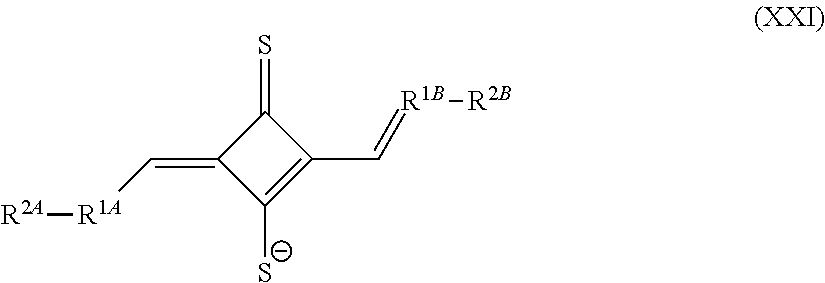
C1(=C[R1A][R2A])C([S-])=C(C=[R1B][R2B])C1=S
